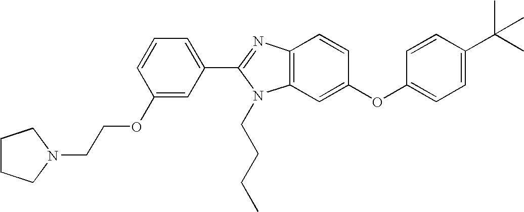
C12=C(C=C(OC3=CC=C(C(C)(C)C)C=C3)C=C1)N(CCCC)C(C1=CC=CC(OCCN3CCCC3)=C1)=N2
